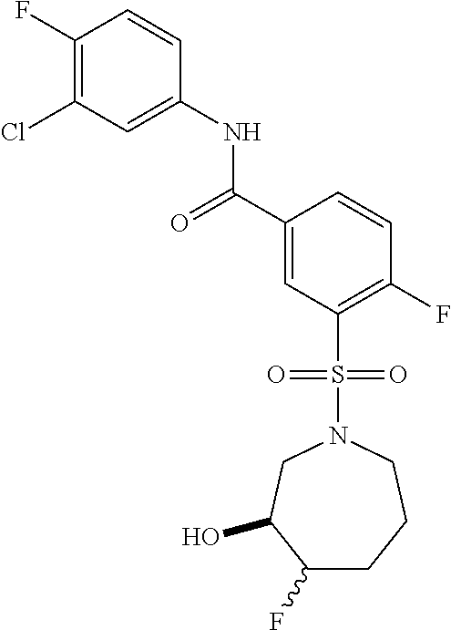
C1(F)CCCN(S(C2=C(F)C=CC(C(=O)NC3=CC(Cl)=C(F)C=C3)=C2)(=O)=O)CC1O
